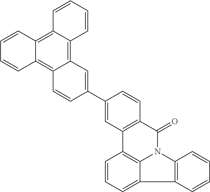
C1=CC2=C3C(=C4C(=C2C=C1)C=CC(C1=CC2=C(C=C1)C(=O)N1C5=C2C=CC=C5C2=C1C=CC=C2)=C4)C=CC=C3
